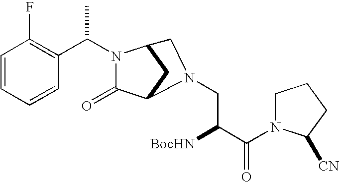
C1=CC=CC(C(C)N2C(=O)C3CC2CN3CC([BocHN])C(=O)N2CCCC2[CN])=C1F
